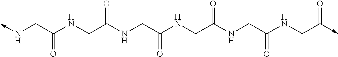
N(->C)CC(NCC(NCC(NCC(NCC(NCC(->C)=O)=O)=O)=O)=O)=O
